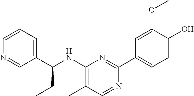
C1=CC=C(C(NC2=C(C)C=NC(C3=CC=C(O)C(OC)=C3)=N2)CC)C=N1
